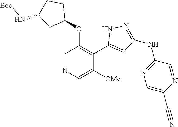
C1=NC=C([OMe])C(C2=CC(NC3=NC=C(C#N)N=C3)=NN2)=C1OC1CCC(N[Boc])C1
